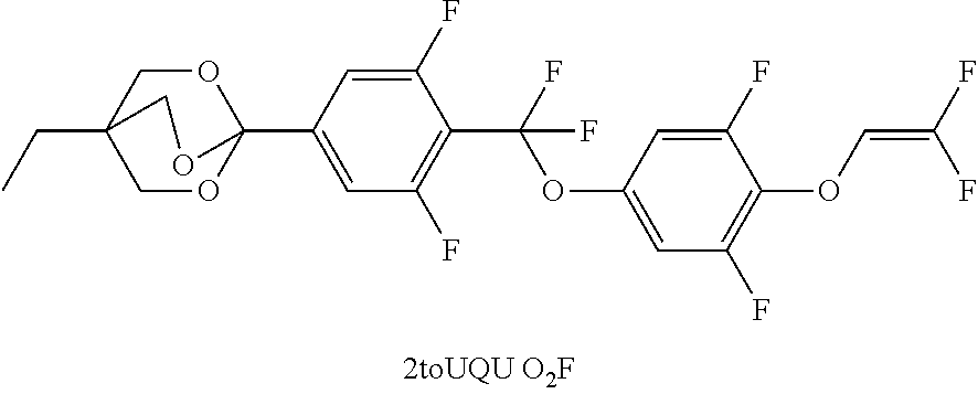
C1OC2(C3=CC(F)=C(C(F)(OC4=CC(F)=C(OC=C(F)F)C(F)=C4)F)C(F)=C3)OCC1(CC)CO2
